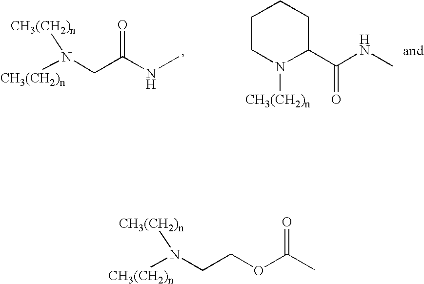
[CH3(CH2)n]N(CC(NC)=O)[CH3(CH2)n].C1CN([CH3(CH2)n])C(C(NC)=O)CC1.[CH3(CH2)n]N(CCOC(C)=O)[CH3(CH2)n]
